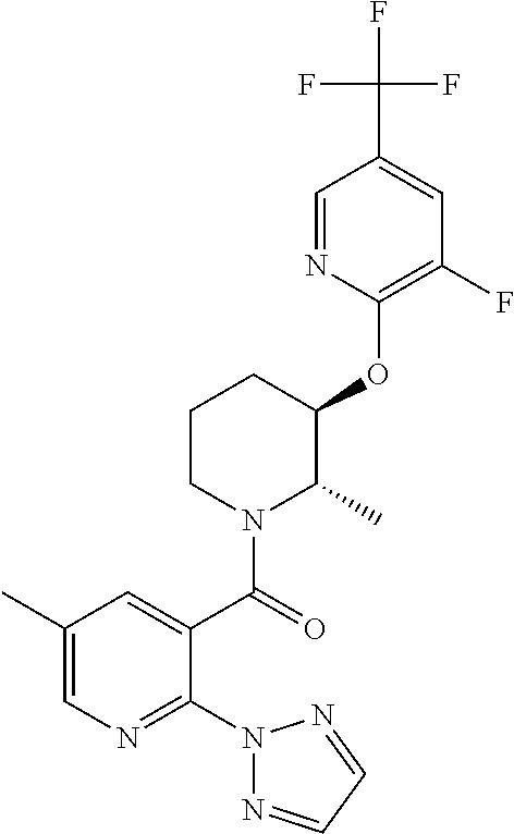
C1(OC2C(C)N(C(=O)C3=CC(C)=CN=C3N3N=CC=N3)CCC2)=C(F)C=C(C(F)(F)F)C=N1
